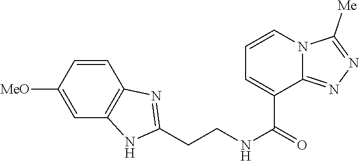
C1=CC([MeO])=CC2=C1N=C(CCNC(=O)C1=CC=CN3C1=NN=C3[Me])N2
